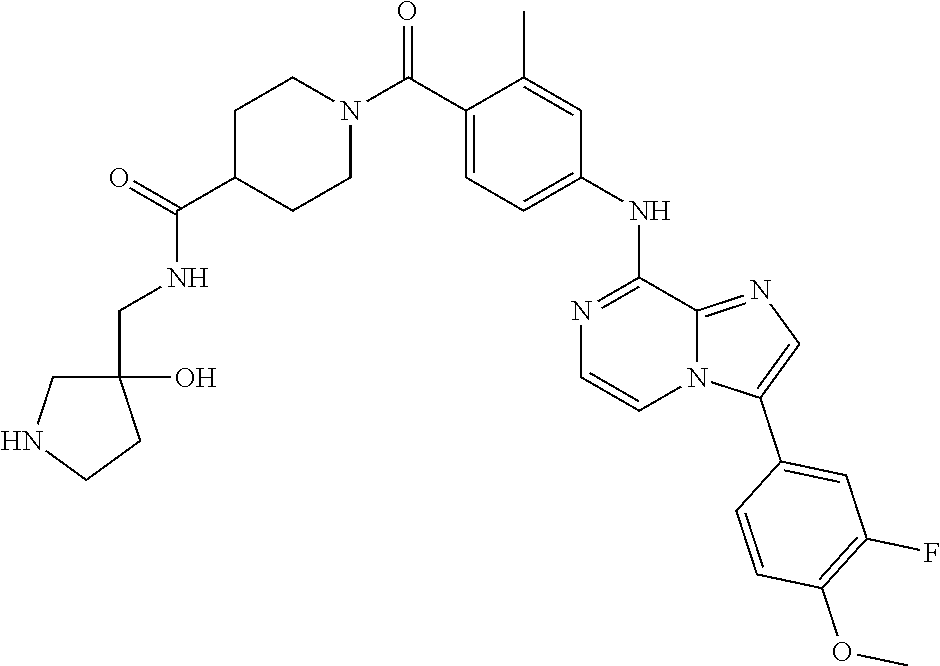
C12=NC=C(C3=CC(F)=C(OC)C=C3)N1C=CN=C2NC1=CC=C(C(N2CCC(C(=O)NCC3(O)CNCC3)CC2)=O)C(C)=C1
